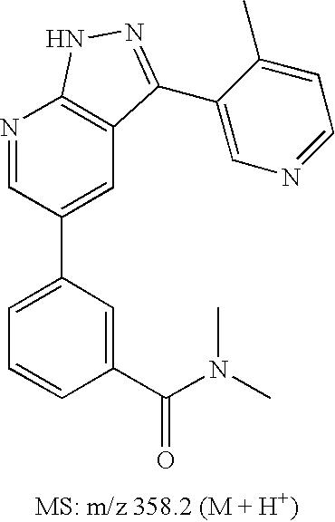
N1=CC(C2=CC=CC(C(N(C)C)=O)=C2)=CC2=C1NN=C2C1=CN=CC=C1C
